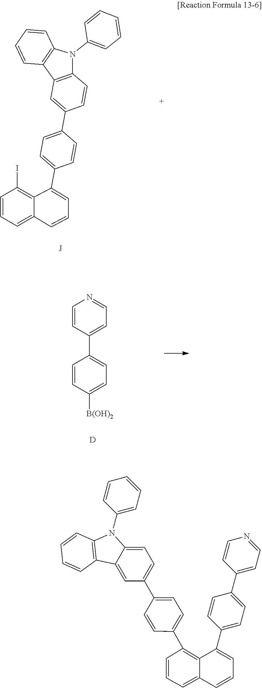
C1(C2=CC=CC3=CC=CC(I)=C23)=CC=C(C2=CC3=C(C=C2)N(C2=CC=CC=C2)C2=C3C=CC=C2)C=C1.C1=CC(C2=CC=C([B(OH)2])C=C2)=CC=N1.[D].C1=CC(C2=CC=C3C(=C2)C2=C(N3C3=CC=CC=C3)C=CC=C2)=CC=C1C1=C2C(=CC=C1)C=CC=C2C1=CC=C(C2=CC=NC=C2)C=C1
